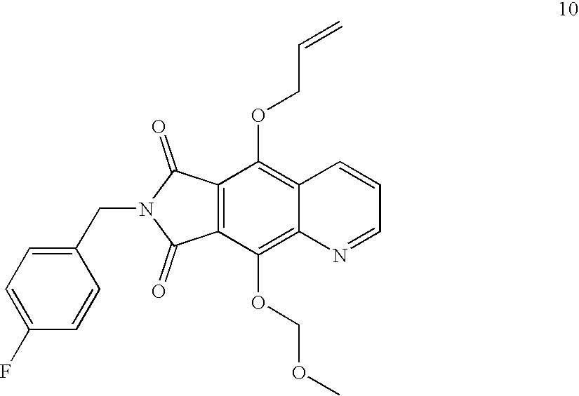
C12=C(C(=O)N(CC3=CC=C(F)C=C3)C1=O)C(OCC=C)=C1C(=C2OCOC)N=CC=C1
